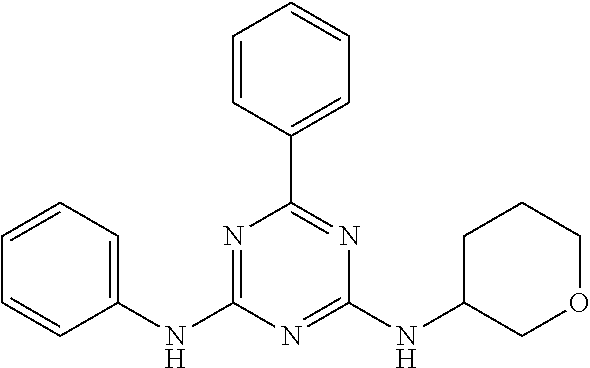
C1(NC2=NC(C3=CC=CC=C3)=NC(NC3COCCC3)=N2)=CC=CC=C1
